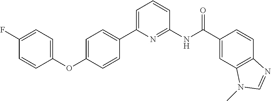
C1=CC(OC2=CC=C(C3=CC=CC(NC(C4=CC5=C(C=C4)N=CN5C)=O)=N3)C=C2)=CC=C1F
